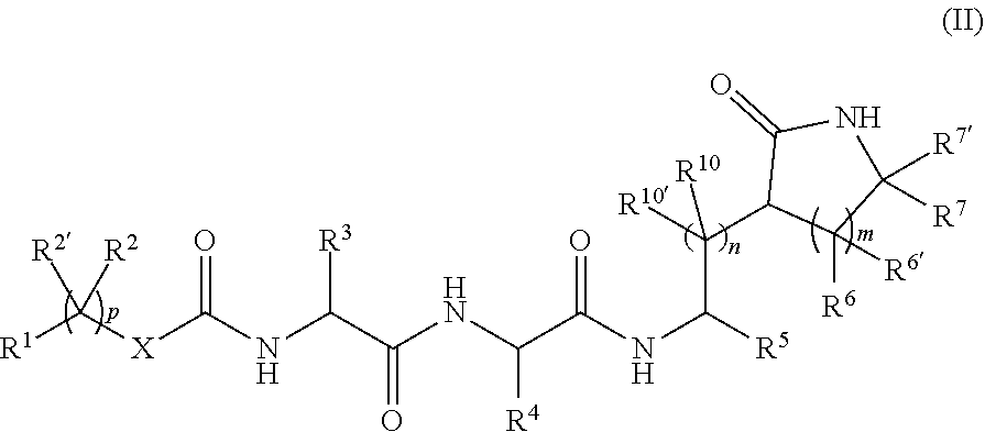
[R1]C([X]C(NC(C(NC(C(NC([R5])C(C1C([R6])([R6])C([R7])([R7])NC1=O)([R10])[R10])=O)[R4])=O)[R3])=O)([R2])[R2]
